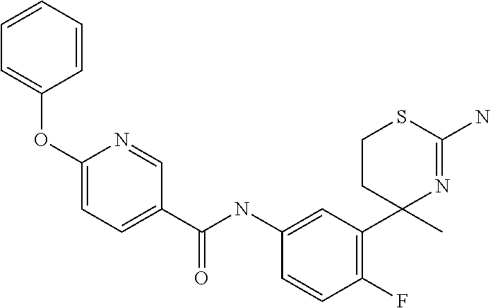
C1(NC(=O)C2=CC=C(OC3=CC=CC=C3)N=C2)=CC(C2(C)N=C(N)SCC2)=C(F)C=C1
